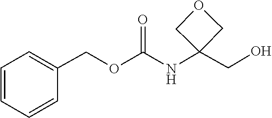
O=C(OCC1=CC=CC=C1)NC1(CO)COC1
